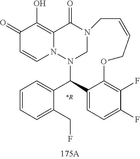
C1(=O)C=CN2C(=C1O)C(=O)N1CN2C(C2=CC=CC=C2CF)C2=CC=C(F)C(F)=C2OCC=CC1.[*R]
